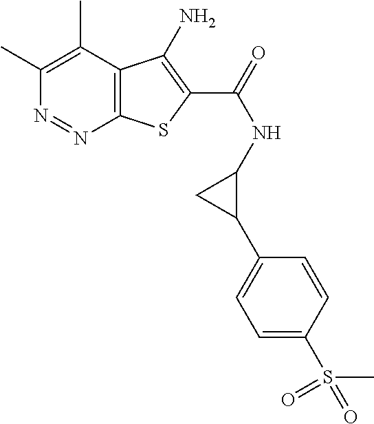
C1(C)=C(C)C2=C(N=N1)SC(C(=O)NC1CC1C1=CC=C(S(C)(=O)=O)C=C1)=C2N
